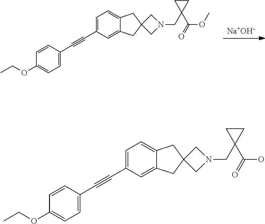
[Na+OH-].C1(C#CC2=CC=C(OCC)C=C2)=CC=C2C(=C1)CC1(C2)CN(CC2(C(OC)=O)CC2)C1.C1(C#CC2=CC=C(OCC)C=C2)=CC=C2C(=C1)CC1(C2)CN(CC2(C(O)=O)CC2)C1
